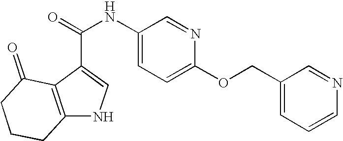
N1C2=C(C(C(=O)NC3=CC=C(OCC4=CC=CN=C4)N=C3)=C1)C(=O)CCC2
